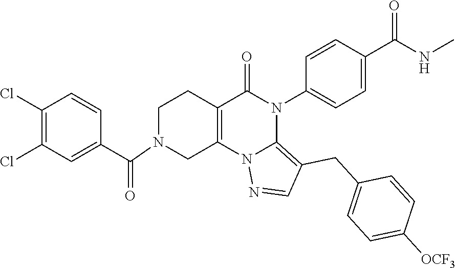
C1(Cl)=C(Cl)C=C(C(=O)N2CC3=C(CC2)C(=O)N(C2=CC=C(C(NC)=O)C=C2)C2=C(CC4=CC=C([OCF3])C=C4)C=NN32)C=C1
